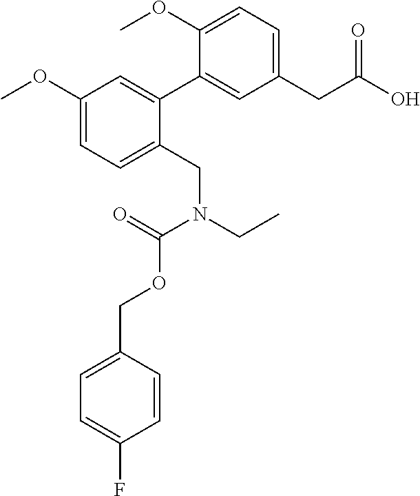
C1(CN(CC)C(=O)OCC2=CC=C(F)C=C2)=CC=C(OC)C=C1C1=CC(CC(O)=O)=CC=C1OC
